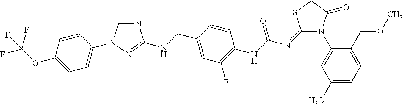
N1(C2=CC(C)=CC=C2COC)C(=O)CSC1=NC(NC1=C(F)C=C(CNC2=NN(C3=CC=C(OC(F)(F)F)C=C3)C=N2)C=C1)=O
